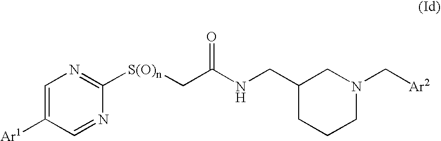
C1=C([Ar1])C=NC([S(O)n]CC(NCC2CCCN(C[Ar2])C2)=O)=N1
